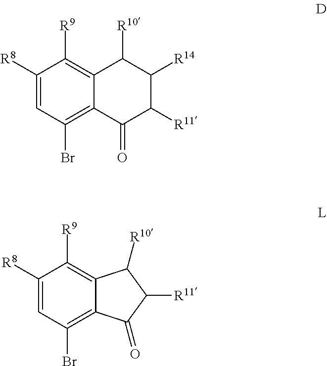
C1([R8])=CC(Br)=C2C(=C1[R9])C([R10])C([R14])C([R11])C2=O.C1([R8])=CC(Br)=C2C(=C1[R9])C([R10])C([R11])C2=O
